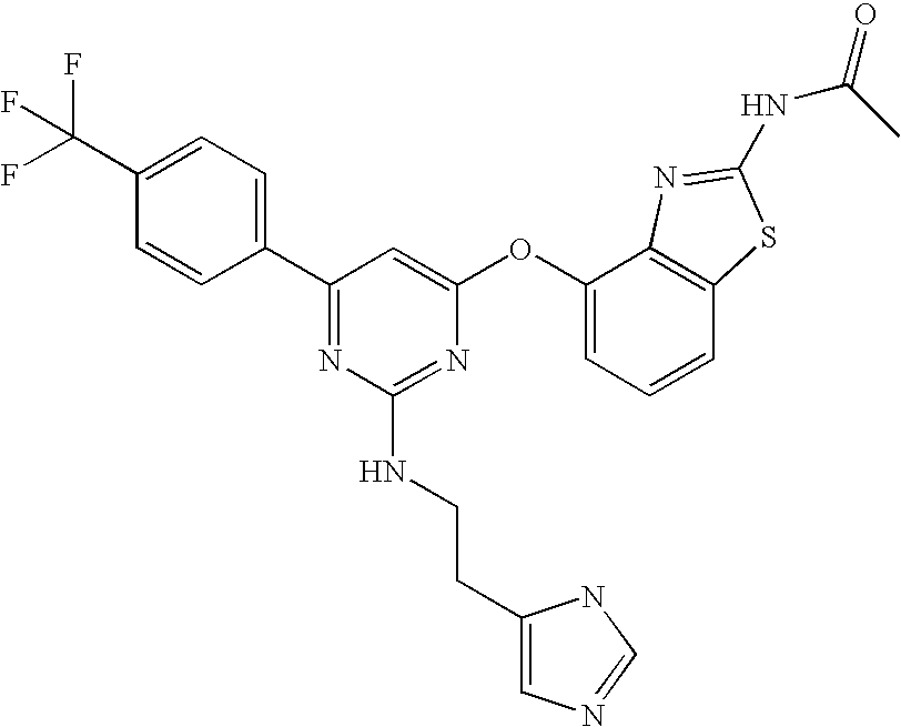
C1(C(F)(F)F)=CC=C(C2=NC(NCCC3=CN=CN3)=NC(OC3=CC=CC4=C3N=C(NC(C)=O)S4)=C2)C=C1
